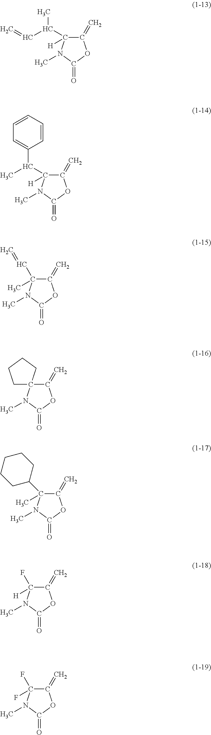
C1(=C)OC(=O)N(C)C1([H])C(C)C=C.C1(=C)OC(=O)N(C)C1([H])C(C1=CC=CC=C1)C.C1(=C)OC(=O)N(C)C1(C)C=C.C1(=C)OC(=O)N(C)C12CCCC2.C1(=C)OC(=O)N(C)C1(C1CCCCC1)C.C1(=C)OC(=O)N(C)C1(F)[H].C1(=C)OC(=O)N(C)C1(F)F
